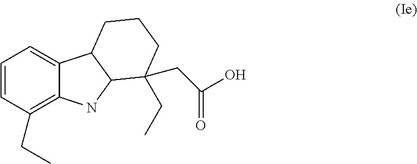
C1=CC(CC)=C2C(=C1)C1C(N2)C(CC)(CC(=O)O)CCC1
